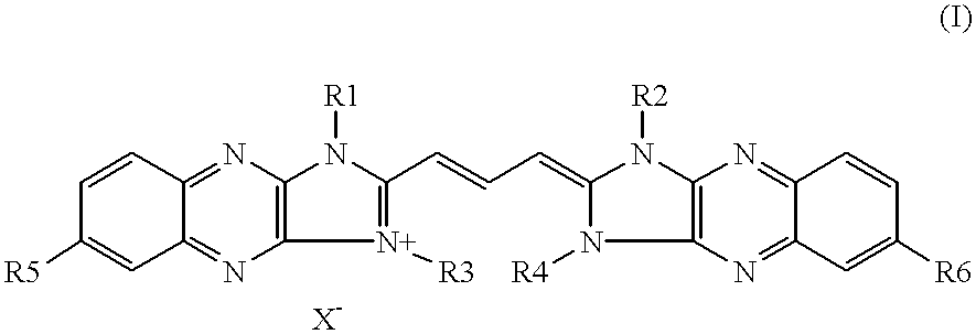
[R5]C1=CC2=NC3=C(N=C2C=C1)N([R1])C(C=CC=C1N([R4])C2=C(N1[R2])N=C1C(=N2)C=C([R6])C=C1)=[N+]3[R3]
